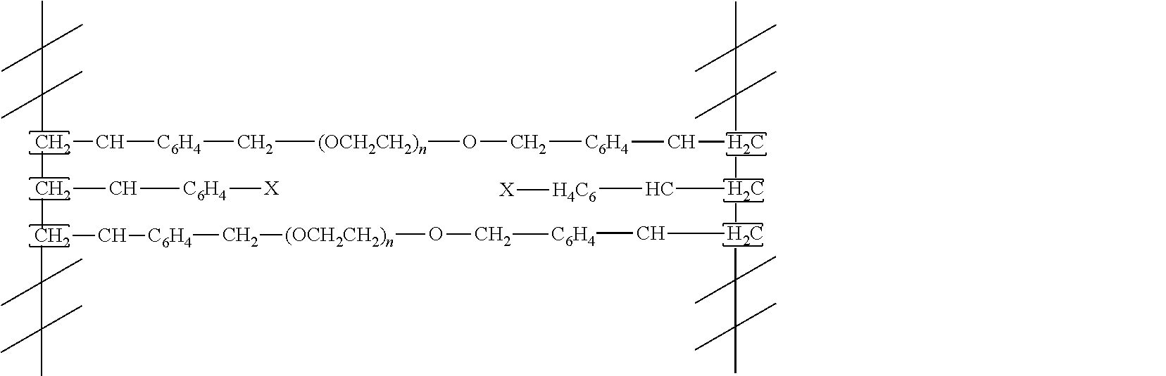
CC(C)(C)C(C)(C)C(C(C[C6H4][X])C)C[C6H4]C[(OCH2CH2)n]OC[C6H4]CC(C(C(C[C6H4]CO[(OCH2CH2)n]C[C6H4]CCC(C)(C)C(C)(C)C)C(C)(C)C(C)(C)C)C[H4C6][X])C(C)(C)C(C)(C)C
